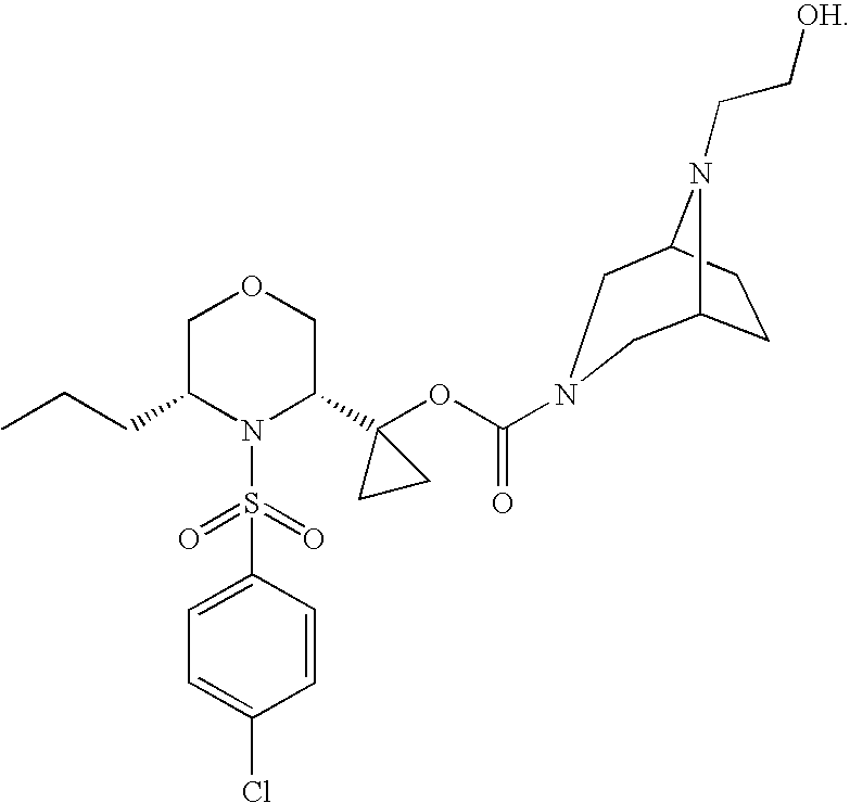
CCCC1N(S(C2=CC=C(Cl)C=C2)(=O)=O)C(C2(OC(=O)N3CC4CCC(N4CC[OH])C3)CC2)COC1
